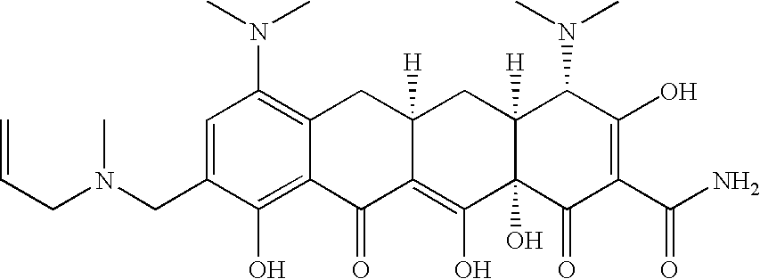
C(N(CC1=CC(N(C)C)=C2C(=C1O)C(=O)C1=C(O)C3(O)C([H])(CC1([H])C2)C(N(C)C)C(O)=C(C(N)=O)C3=O)C)C=C
